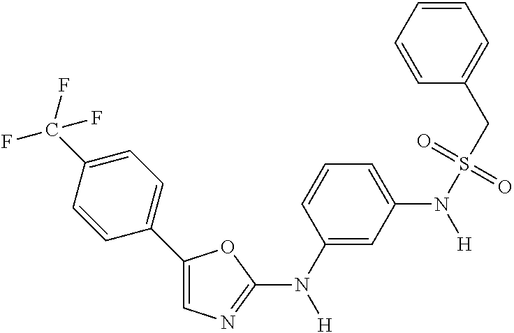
C1=CC(N([H])C2=NC=C(C3=CC=C(C(F)(F)F)C=C3)O2)=CC(N(S(CC2=CC=CC=C2)(=O)=O)[H])=C1
